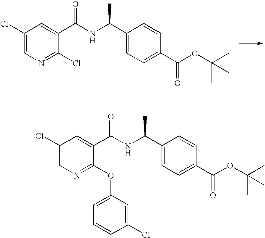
C1(Cl)=CN=C(Cl)C(C(NC(C2=CC=C(C(OC(C)(C)C)=O)C=C2)C)=O)=C1.C1(Cl)=CN=C(OC2=CC=CC(Cl)=C2)C(C(NC(C2=CC=C(C(OC(C)(C)C)=O)C=C2)C)=O)=C1
